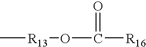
C[R13]OC(=O)[R16]
